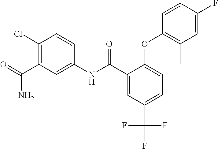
O=C(N)C1=C(Cl)C=CC(NC(C2=CC(C(F)(F)F)=CC=C2OC2=C(C)C=C(F)C=C2)=O)=C1
